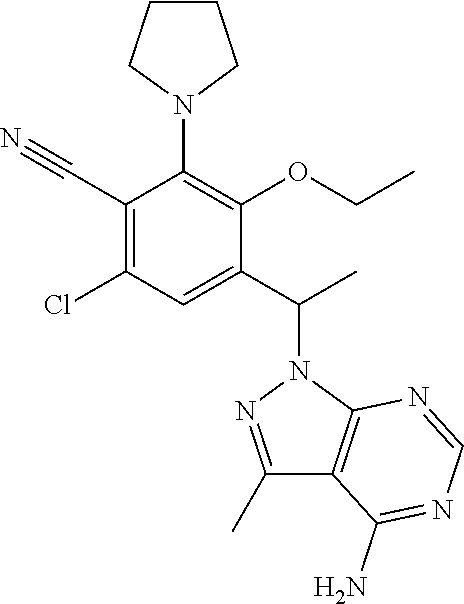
C1(C#N)=C(Cl)C=C(C(C)N2N=C(C)C3=C2N=CN=C3N)C(OCC)=C1N1CCCC1
